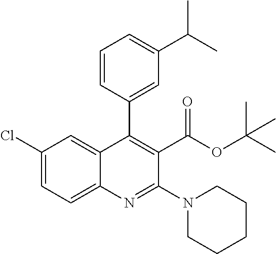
C1(Cl)=CC=C2C(=C1)C(C1=CC(C(C)C)=CC=C1)=C(C(OC(C)(C)C)=O)C(N1CCCCC1)=N2
